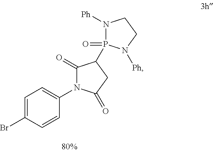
C1=C(Br)C=CC(N2C(=O)C(P3(=O)N([Ph])CCN3[Ph])CC2=O)=C1
